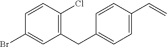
C1(Br)=CC(CC2=CC=C(C=C)C=C2)=C(Cl)C=C1
